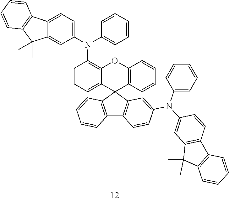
C1=CC=C2C(=C1N(C1=CC=CC=C1)C1=CC=C3C(=C1)C(C)(C)C1=C3C=CC=C1)OC1=C(C23C2=C(C4=C3C=C(N(C3=CC5=C(C=C3)C3=C(C5(C)C)C=CC=C3)C3=CC=CC=C3)C=C4)C=CC=C2)C=CC=C1
